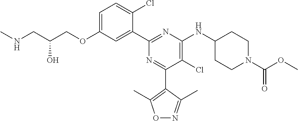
C1=C(OCC(CNC)O)C=C(C2=NC(NC3CCN(C(OC)=O)CC3)=C(Cl)C(C3=C(C)ON=C3C)=N2)C(Cl)=C1
